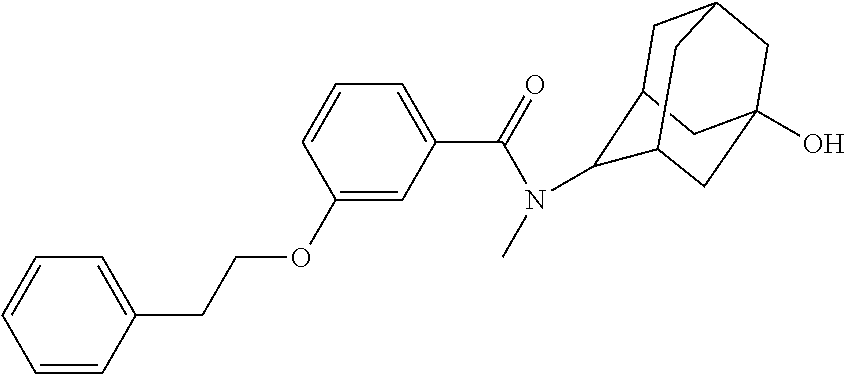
C1=CC(CCOC2=CC(C(N(C)C3C4CC5CC(O)(CC3C5)C4)=O)=CC=C2)=CC=C1
